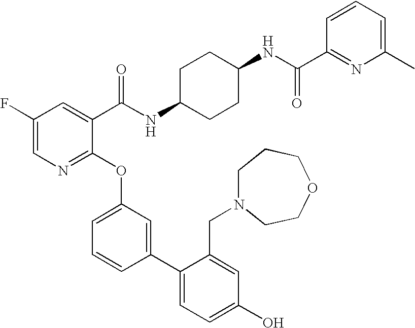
C1(F)=CN=C(OC2=CC=CC(C3=CC=C(O)C=C3CN3CCCOCC3)=C2)C(C(NC2CCC(NC(=O)C3=NC(C)=CC=C3)CC2)=O)=C1
